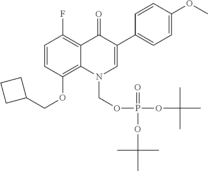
C1=CC(OCC2CCC2)=C2C(=C1F)C(=O)C(C1=CC=C(OC)C=C1)=CN2COP(=O)(OC(C)(C)C)OC(C)(C)C
